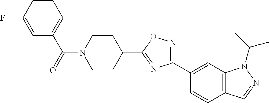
N1=C(C2=CC3=C(C=C2)C=NN3C(C)C)N=C(C2CCN(C(=O)C3=CC=CC(F)=C3)CC2)O1
